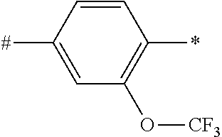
C1=CC([#])=CC(O[CF3])=C1*
